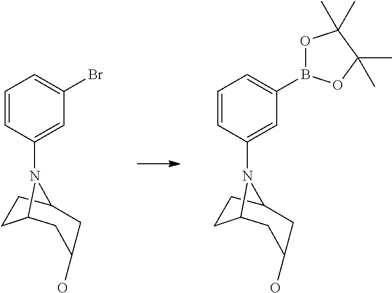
C1=CC(N2C3CC(O)CC2CC3)=CC(Br)=C1.C1=CC(N2C3CC(O)CC2CC3)=CC(B2OC(C)(C)C(C)(C)O2)=C1
